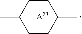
C1CC(C)CCC1C.[A23]
